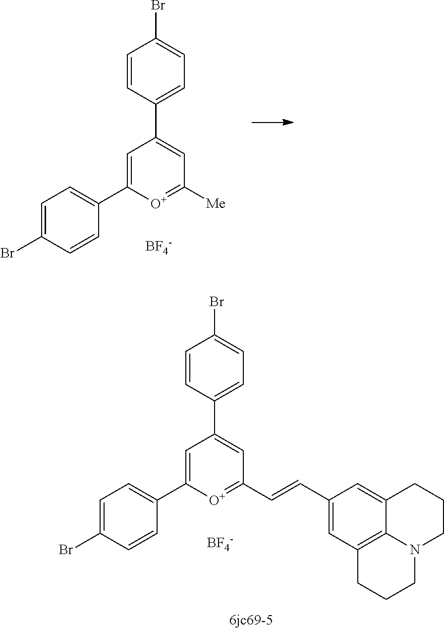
C1=CC(C2=CC([Me])=[O+]C(C3=CC=C(Br)C=C3)=C2)=CC=C1Br.[BF4-].C1=CC(C2=CC(C=CC3=CC4=C5C(=C3)CCCN5CCC4)=[O+]C(C3=CC=C(Br)C=C3)=C2)=CC=C1Br.[BF4-]
